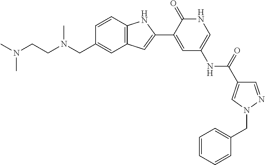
C(C1=CC2=C(C=C1)NC(C1=CC(NC(C3=CN(CC4=CC=CC=C4)N=C3)=O)=CNC1=O)=C2)N(CCN(C)C)C
